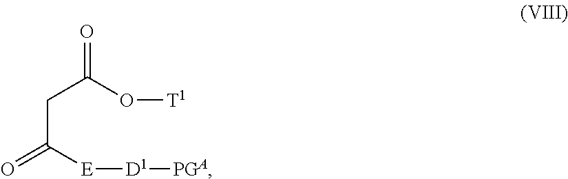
C(C([E][D1][PGA])=O)C(O[T1])=O
